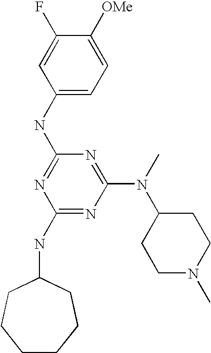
C1(NC2=NC(NC3CCCCCC3)=NC(N(C3CCN(C)CC3)C)=N2)=CC=C([OMe])C(F)=C1
